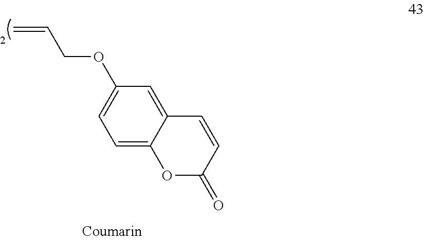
C1=C2C(=CC(OCC=C)=C1)C=CC(=O)O2
